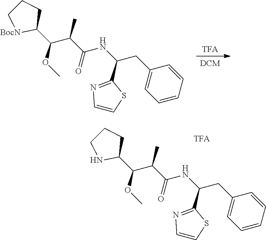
[DCM].[TFA].C1=CSC(C(NC(C(C(C2CCC[BocN]2)OC)C)=O)CC2=CC=CC=C2)=N1.C1=CSC(C(NC(C(C(C2CCCN2)OC)C)=O)CC2=CC=CC=C2)=N1
